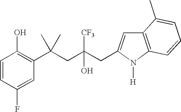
C1=CC(F)=CC(C(CC(CC2=CC3=C(N2[H])C=CC=C3C)([CF3])O)(C)C)=C1O
